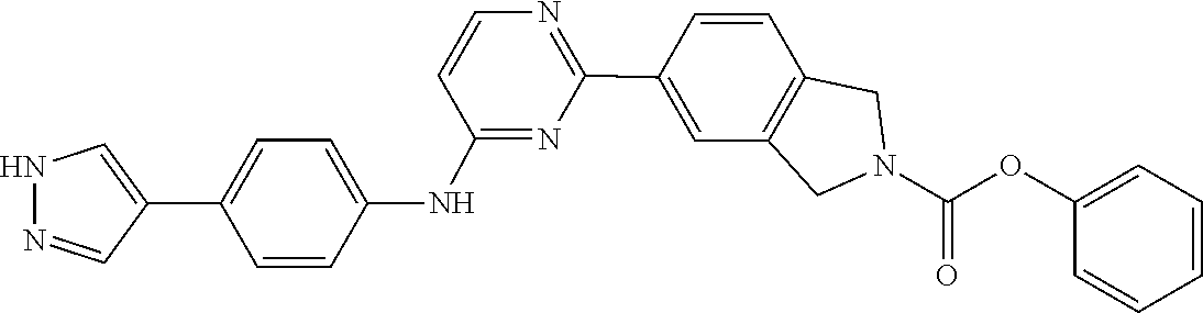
O(C(N1CC2=C(C=CC(C3=NC=CC(NC4=CC=C(C5=CNN=C5)C=C4)=N3)=C2)C1)=O)C1=CC=CC=C1
